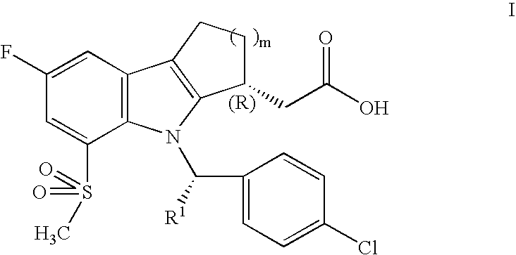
C1(F)=CC2=C(C(S(=O)(=O)C)=C1)N(C([R1])C1=CC=C(Cl)C=C1)C1=C2CCC1CC(O)=O
